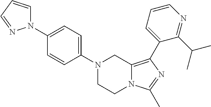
N1(C2=CC=C(N3C=CC=N3)C=C2)CCN2C(=C(C3=CC=CN=C3C(C)C)N=C2C)C1
